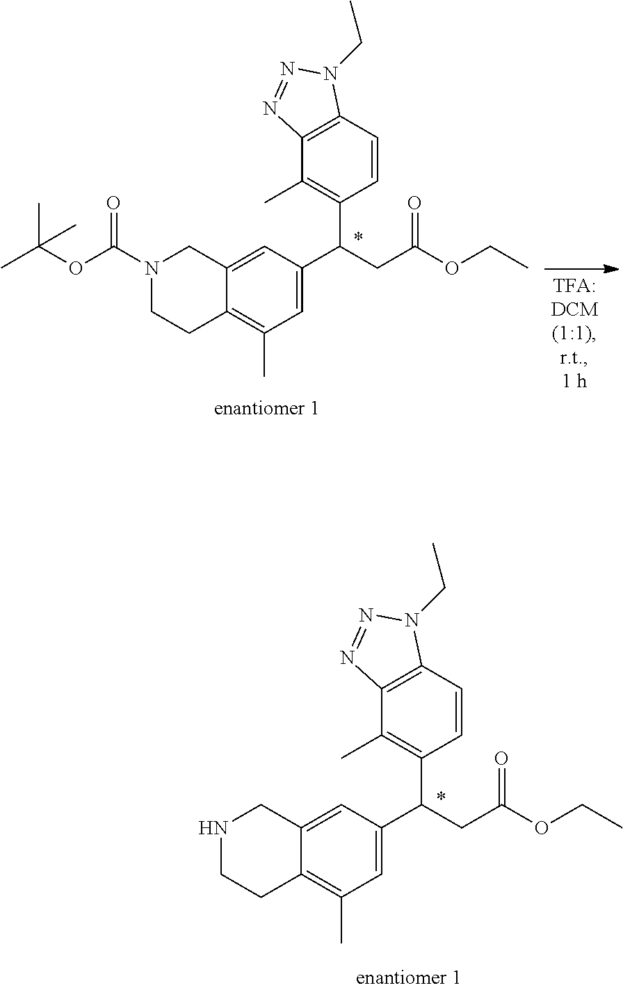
N1CCC2=C(C)C=C(C(CC(OCC)=O)C3=C(C)C4=C(C=C3)N(CC)N=N4)C=C2C1.CC(OC(N1CCC2=C(C)C=C(C(CC(OCC)=O)C3=C(C)C4=C(C=C3)N(CC)N=N4)C=C2C1)=O)(C)C
